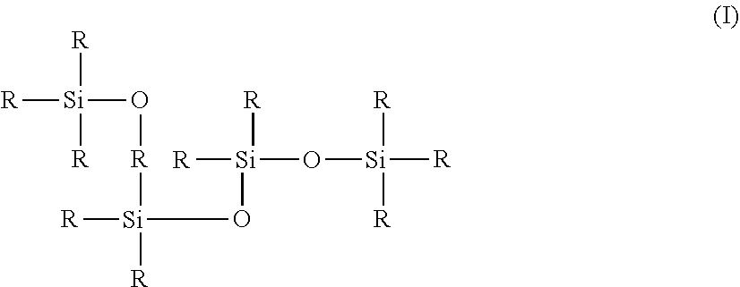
[R][Si](O[R][Si]([R])([R])O[Si](O[Si]([R])([R])[R])([R])[R])([R])[R]
